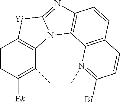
C1=CC([Bk])=C(C)C2=C1[Yi]C1=NC3=C(N21)C1=C(C=C3)C=CC([Bl])=N1C
